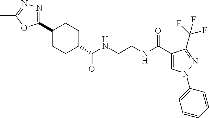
C1CC(C(NCCNC(C2=CN(C3=CC=CC=C3)N=C2C(F)(F)F)=O)=O)CCC1C1=NN=C(C)O1
